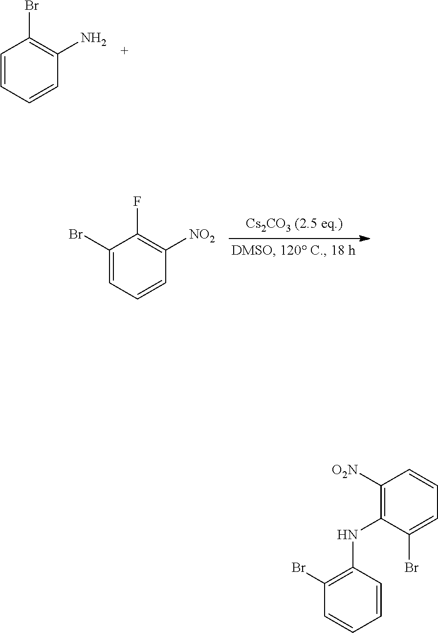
C1=CC=CC(N)=C1Br.C1(Br)=CC=CC([NO2])=C1F.C1([O2N])=C(NC2=C(Br)C=CC=C2)C(Br)=CC=C1
